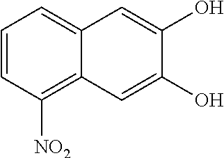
C1=CC([NO2])=C2C(=C1)C=C(O)C(O)=C2
